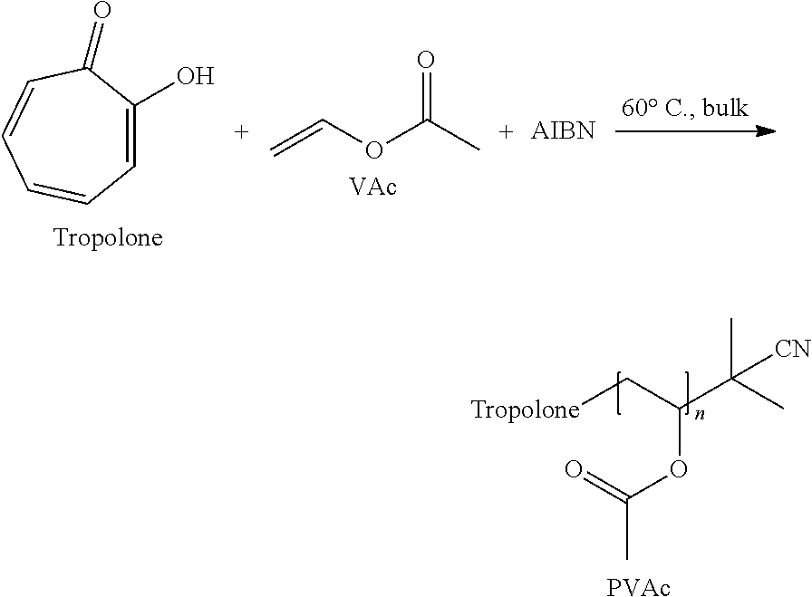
[PVAc].O(C(C[Tropolone])C(C)(C)[CN])C(C)=O.C1=C(O)C(=O)C=CC=C1.[VAc].[AIBN].O=C(C)OC=C
